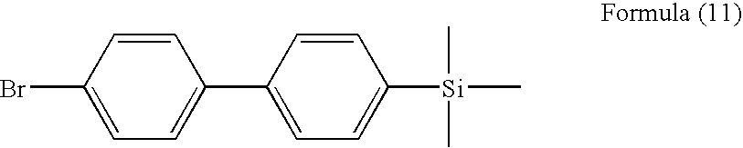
BrC1=CC=C(C2=CC=C([Si](C)(C)C)C=C2)C=C1
